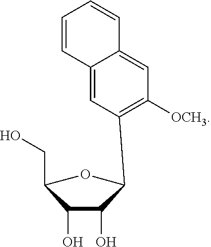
C1=CC2=CC(C3C(O)C(O)C(CO)CO3)=C([OCH3])C=C2C=C1
